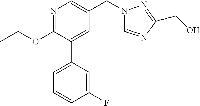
C1(OCC)=NC=C(CN2C=NC(CO)=N2)C=C1C1=CC=CC(F)=C1
